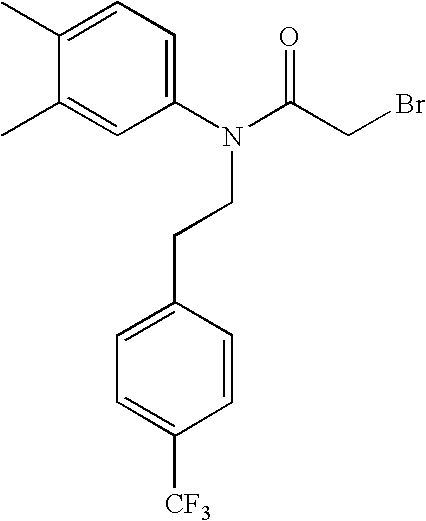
C1(C)=CC=C(N(C(CBr)=O)CCC2=CC=C([CF3])C=C2)C=C1C
